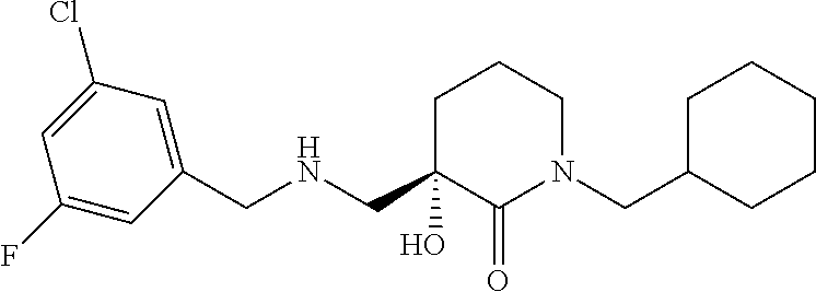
C1C(O)(CNCC2=CC(Cl)=CC(F)=C2)C(=O)N(CC2CCCCC2)CC1
